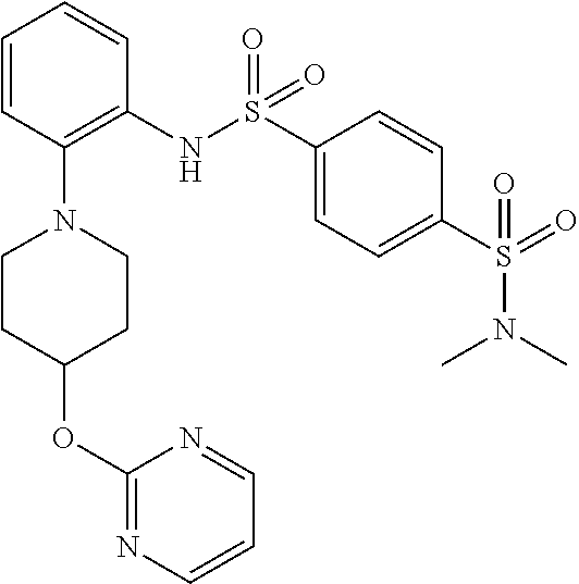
C1=CC(N2CCC(OC3=NC=CC=N3)CC2)=C(NS(C2=CC=C(S(=O)(N(C)C)=O)C=C2)(=O)=O)C=C1
